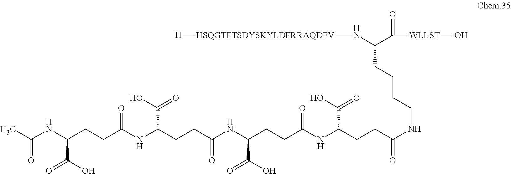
[H][HSQGTFTSDYSKYLDFRRAQDFV]NC(C([WLLST]O)=O)CCCCNC(CCC(NC(CCC(NC(CCC(NC(CCC(NC(C)=O)C(O)=O)=O)C(O)=O)=O)C(O)=O)=O)C(O)=O)=O
